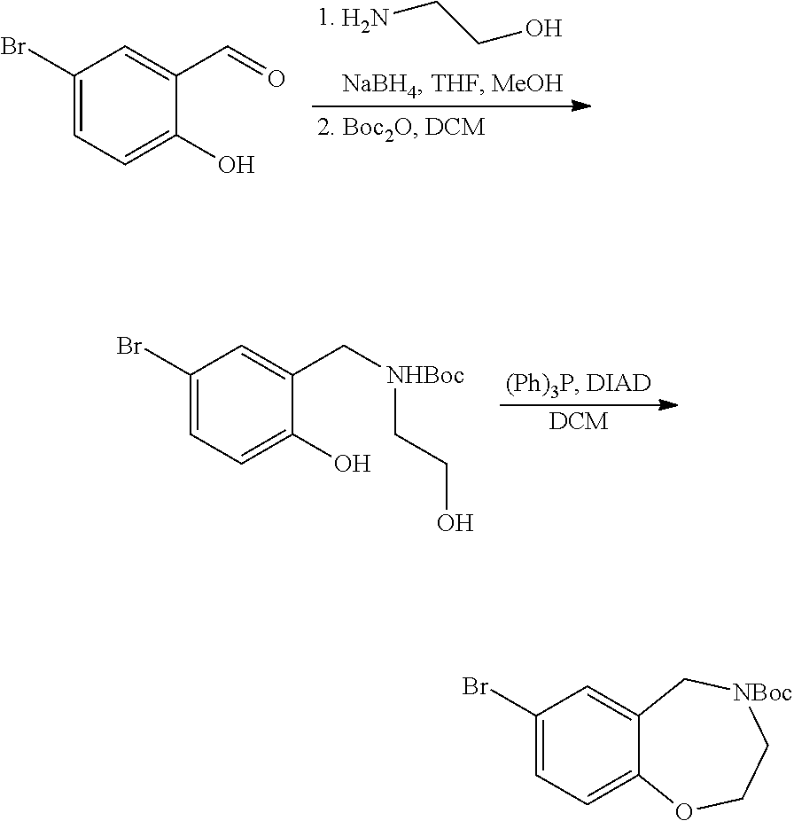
NCCO.C1(Br)=CC=C(O)C(C=O)=C1.[DCM].C1(Br)=CC=C(O)C(C[NHBoc]CCO)=C1.C1(Br)=CC=C2C(=C1)C[NBoc]CCO2
